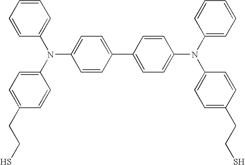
C1=CC=CC=C1N(C1=CC=C(CCS)C=C1)C1=CC=C(C2=CC=C(N(C3=CC=CC=C3)C3=CC=C(CCS)C=C3)C=C2)C=C1
